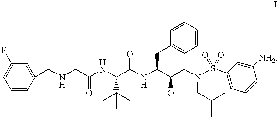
C1=CC(CNCC(NC(C(NC(C(CN(S(C2=CC=CC([NH2])=C2)(=O)=O)CC(C)C)O)CC2=CC=CC=C2)=O)C(C)(C)C)=O)=CC(F)=C1
